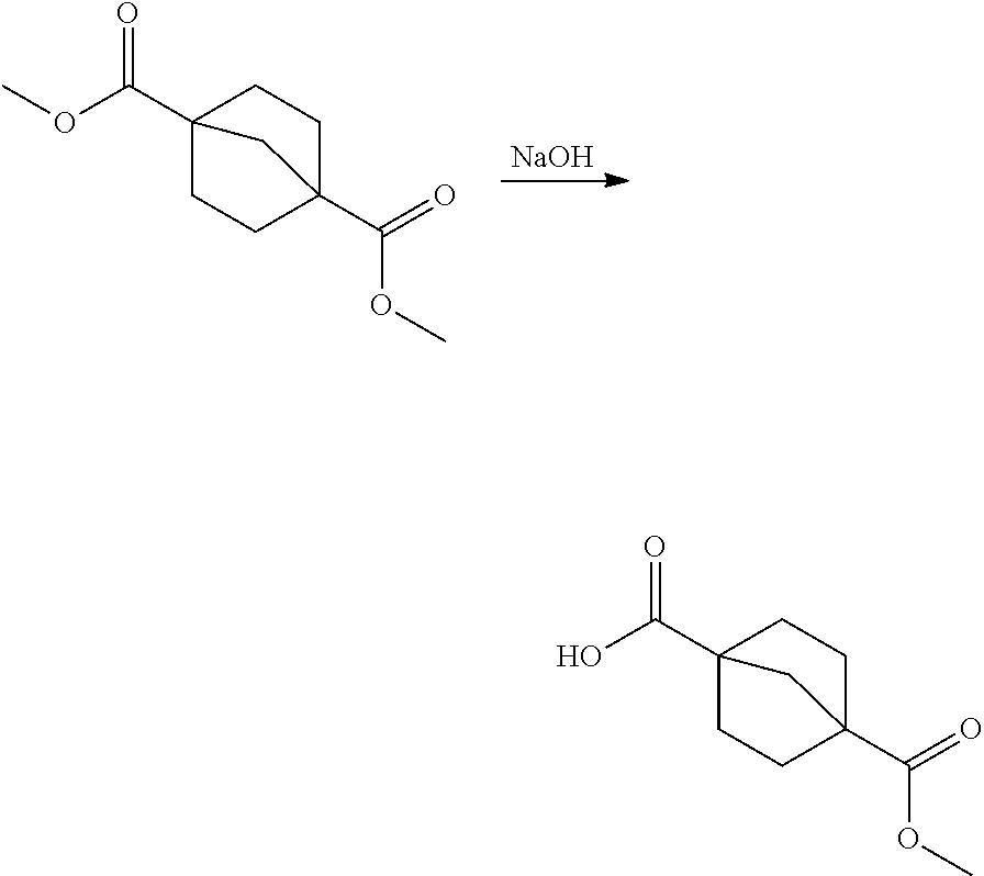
[NaOH].C12(C(OC)=O)CCC(C(=O)OC)(CC1)C2.C12(C(O)=O)CCC(C(=O)OC)(CC1)C2
